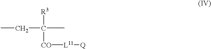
CCC(C)([CO][L11][Q])[R3]
